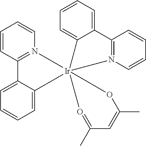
C1=CC2=N(C=C1)[Ir]13(C4=CC=CC=C24)(C2=CC=CC=C2C2=N1C=CC=C2)OC(C)=CC(C)=O3
